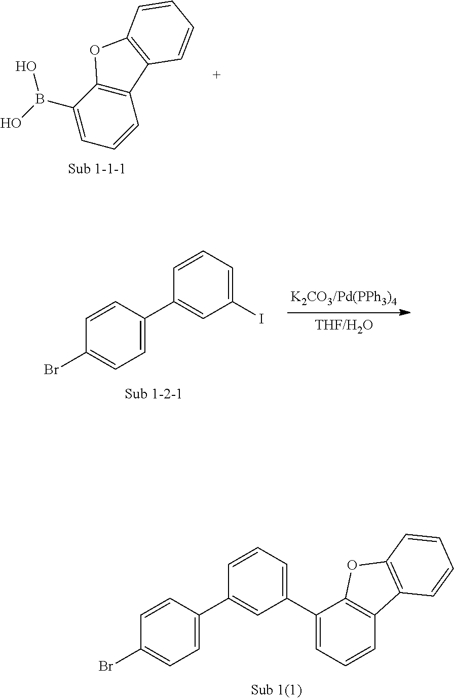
C1=CC(C2=CC(C3=CC=CC4=C3OC3=C4C=CC=C3)=CC=C2)=CC=C1Br.C1(B(O)O)=CC=CC2=C1OC1=C2C=CC=C1.C1=CC(C2=CC(I)=CC=C2)=CC=C1Br
